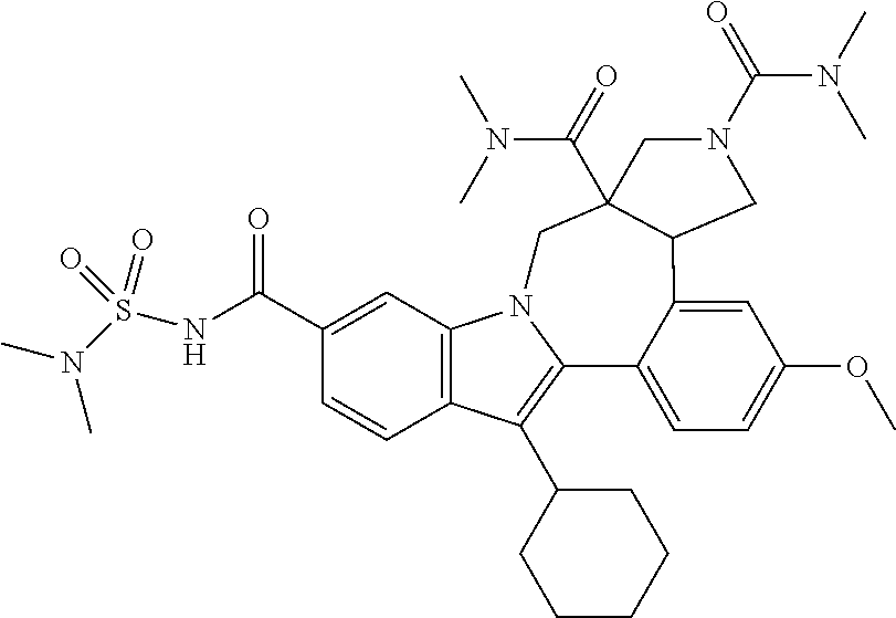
C12=C(C=C(C(NS(N(C)C)(=O)=O)=O)C=C1)N1C(=C2C2CCCCC2)C2=CC=C(OC)C=C2C2C(C(=O)N(C)C)(C1)CN(C(N(C)C)=O)C2
